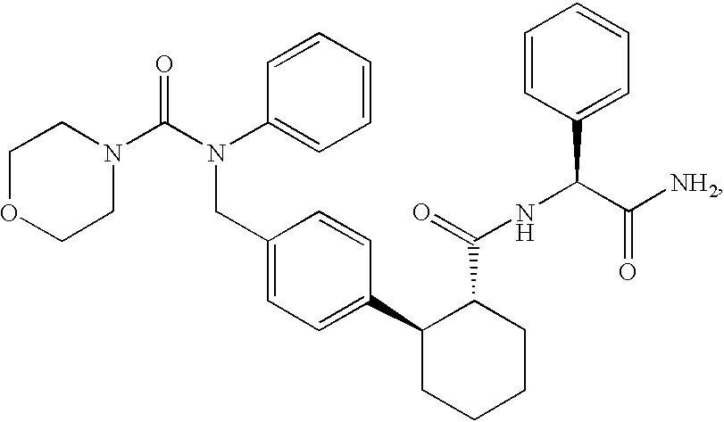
C1(CN(C2=CC=CC=C2)C(N2CCOCC2)=O)=CC=C(C2C(C(NC(C3=CC=CC=C3)C([NH2])=O)=O)CCCC2)C=C1
